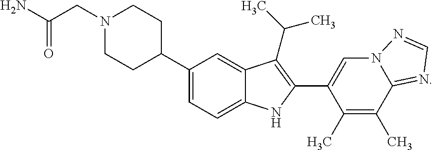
N1(CC(=O)N)CCC(C2=CC=C3C(=C2)C(C(C)C)=C(C2=CN4C(=NC=N4)C(C)=C2C)N3)CC1
